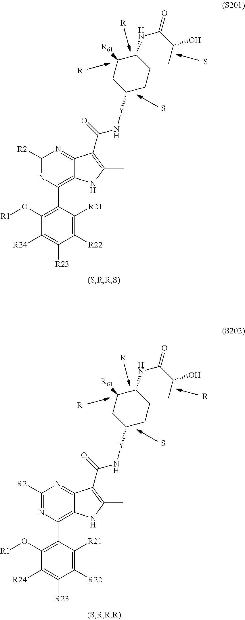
C1([R2])=NC(C2=C(O[R1])C([R24])=C([R23])C([R22])=C2[R21])=C2C(=N1)C(C(=O)N[Y]C1CCC(NC(C(C)O)=O)C([R61])C1)=C(C)N2.[R].S.S.[R].C1([R2])=NC(C2=C(O[R1])C([R24])=C([R23])C([R22])=C2[R21])=C2C(=N1)C(C(=O)N[Y]C1CCC(NC(C(C)O)=O)C([R61])C1)=C(C)N2.[R].[R].S.[R]
